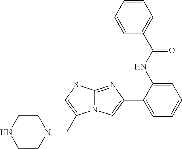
C1(C2=CC=CC=C2NC(C2=CC=CC=C2)=O)=CN2C(=N1)SC=C2CN1CCNCC1
